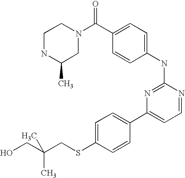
N1C(C)CN(C(C2=CC=C(NC3=NC(C4=CC=C(SCC(CO)(C)C)C=C4)=CC=N3)C=C2)=O)CC1
